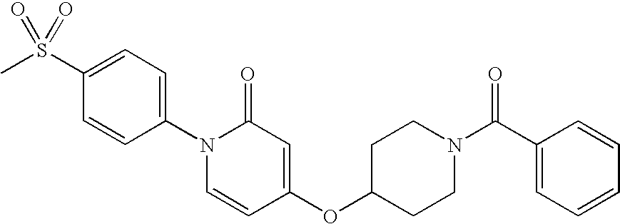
C1=C(S(C)(=O)=O)C=CC(N2C=CC(OC3CCN(C(=O)C4=CC=CC=C4)CC3)=CC2=O)=C1
